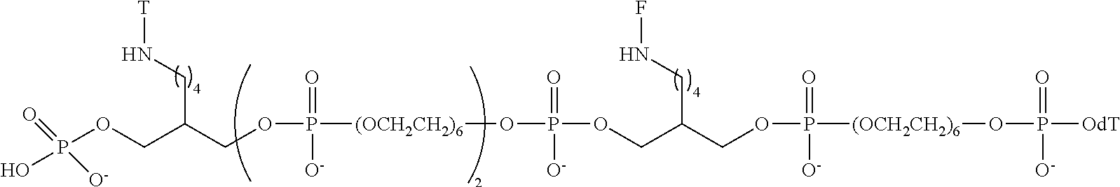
[T]NCC(COP(=O)([O-])O)COP(=O)([O-])[(OCH2CH2)6]OP(=O)([O-])OCC(CNF)COP(=O)([O-])[(OCH2CH2)6]OP(=O)([O-])[OdT]
